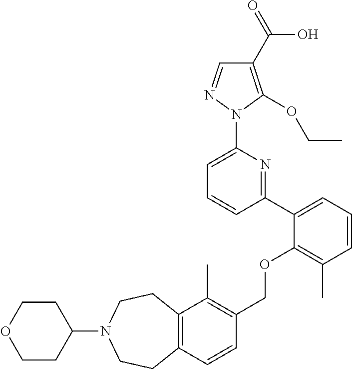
C1(C2=CC=CC(C)=C2OCC2=C(C)C3=C(C=C2)CCN(C2CCOCC2)CC3)=NC(N2N=CC(C(=O)O)=C2OCC)=CC=C1
